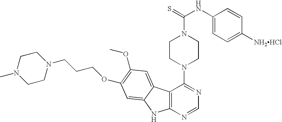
C12=C(N=CN=C1N1CCN(C(=S)NC3=CC=C([NH2HCl])C=C3)CC1)NC1=CC(OCCCN3CCN(C)CC3)=C(OC)C=C21
